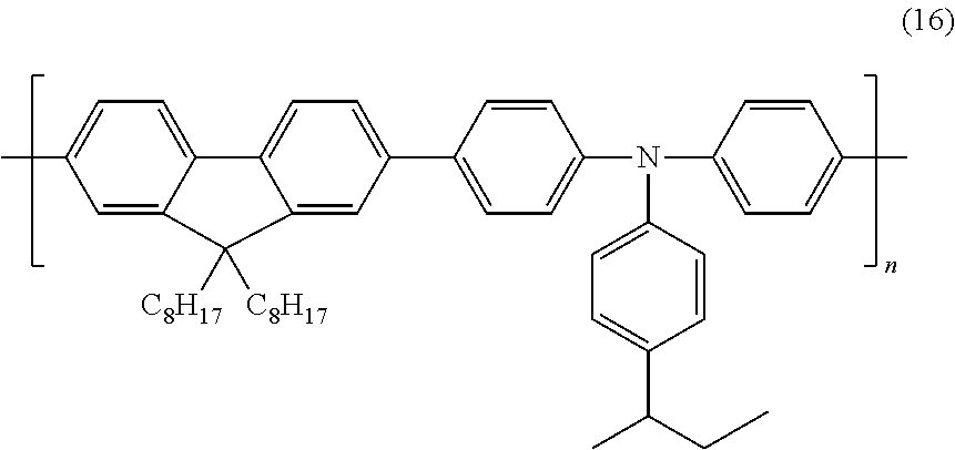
C1(N(C2=CC=C(C(CC)C)C=C2)C2=CC=C(C)C=C2)=CC=C(C2=CC=C3C(=C2)C([C8H17])([C8H17])C2=CC(C)=CC=C32)C=C1
